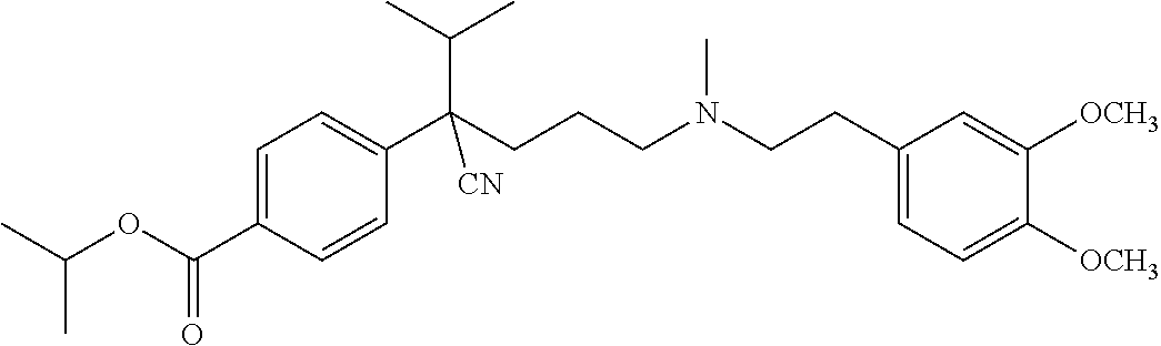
C1=C(C(OC(C)C)=O)C=CC(C(CCCN(CCC2=CC=C([OCH3])C([OCH3])=C2)C)(C(C)C)[CN])=C1
